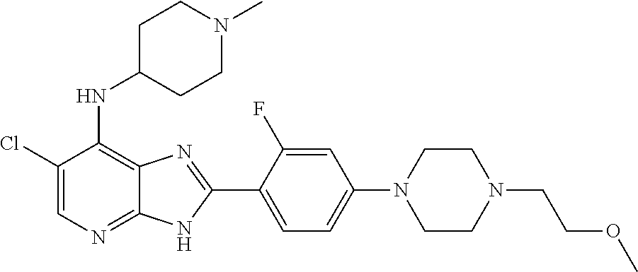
ClC1=CN=C2C(=C1NC1CCN(C)CC1)N=C(C1=CC=C(N3CCN(CCOC)CC3)C=C1F)N2
